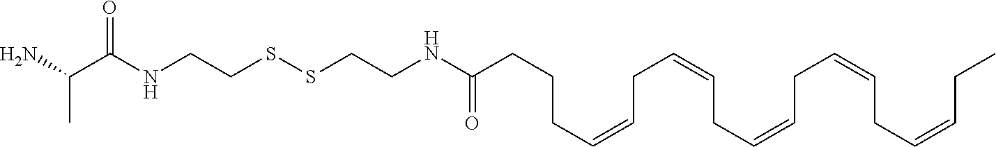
NC(C(NCCSSCCNC(CCCC=CCC=CCC=CCC=CCC=CCC)=O)=O)C
